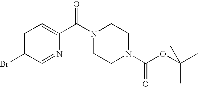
C1=C(Br)C=NC(C(N2CCN(C(OC(C)(C)C)=O)CC2)=O)=C1
